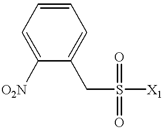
C1=CC=C([O2N])C(CS([X1])(=O)=O)=C1
